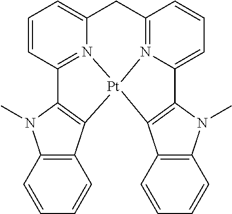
C12=C(N(C)C3=C1[Pt]14N5=C3C=CC=C5CC3=N1C(=CC=C3)C1=C4C3=C(N1C)C=CC=C3)C=CC=C2
